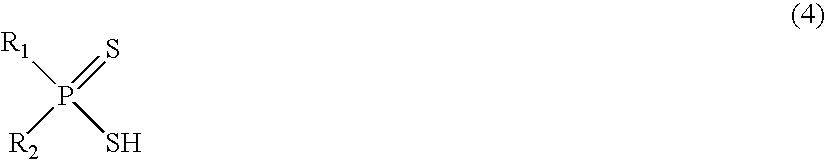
[R1]P(S)(=S)[R2]
